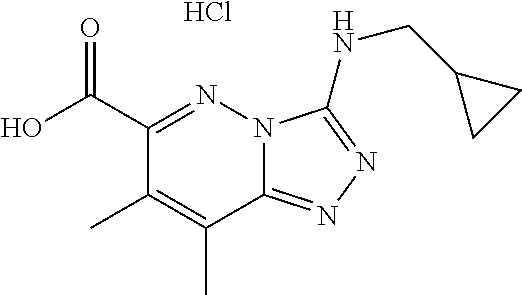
C12=NN=C(NCC3CC3)N1N=C(C(O)=O)C(C)=C2C.Cl
